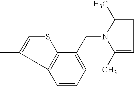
N1(CC2=CC=CC3=C2SC=C3C)C(C)=CC=C1C
